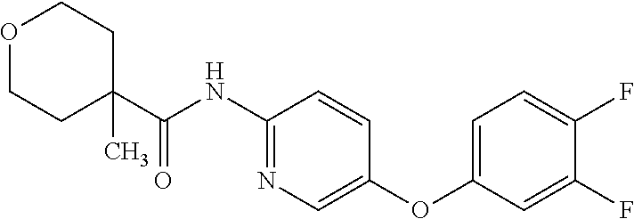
C1(NC(C2(C)CCOCC2)=O)=NC=C(OC2=CC=C(F)C(F)=C2)C=C1
